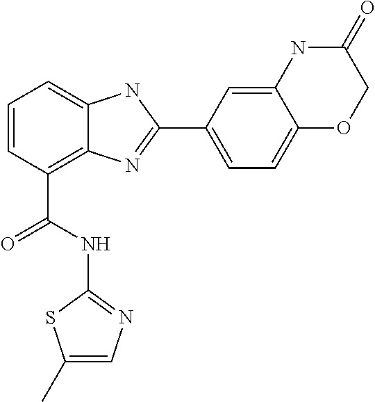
C1=CC(C(NC2=NC=C(C)S2)=O)=C2C(=C1)NC(C1=CC=C3C(=C1)NC(=O)CO3)=N2
